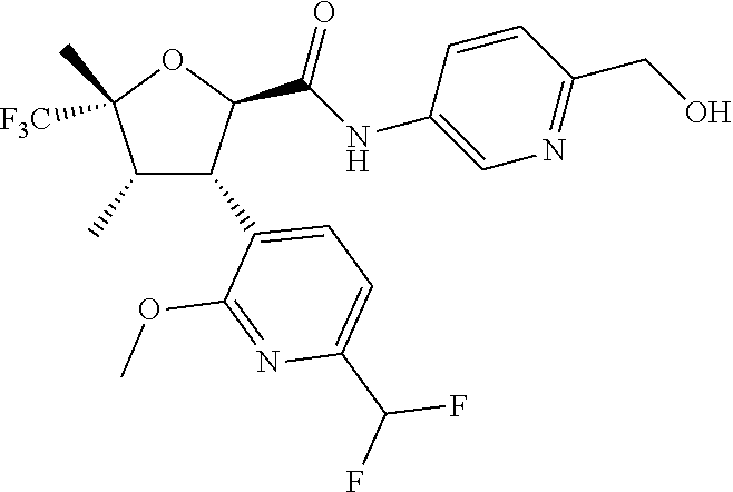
C1(C)C(C2=CC=C(C(F)F)N=C2OC)C(C(NC2=CN=C(CO)C=C2)=O)OC1(C)[F3C]
